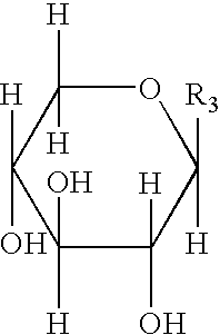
C1(O)([H])C([H])(O)C([H])([R3])OC([H])([H])C1([H])O
